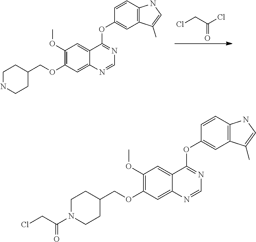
C1(OC)=C(OCC2CCNCC2)C=C2C(=C1)C(OC1=CC3=C(C=C1)NC=C3C)=NC=N2.ClCC(Cl)=O.C1(OC)=C(OCC2CCN(C(CCl)=O)CC2)C=C2C(=C1)C(OC1=CC3=C(C=C1)NC=C3C)=NC=N2
